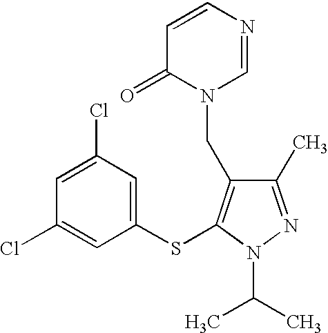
C1(Cl)=CC(Cl)=CC(SC2=C(CN3C=NC=CC3=O)C(C)=NN2C(C)C)=C1
